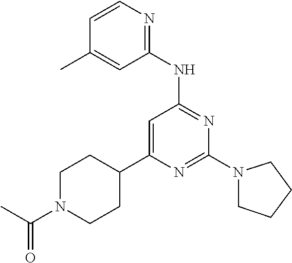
N1=C(N2CCCC2)N=C(NC2=NC=CC(C)=C2)C=C1C1CCN(C(C)=O)CC1
